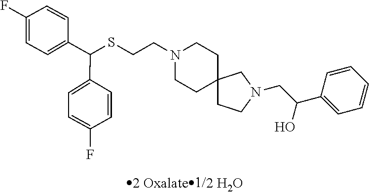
S(CCN1CCC2(CC1)CCN(CC(O)C1=CC=CC=C1)C2)C(C1=CC=C(F)C=C1)C1=CC=C(F)C=C1
